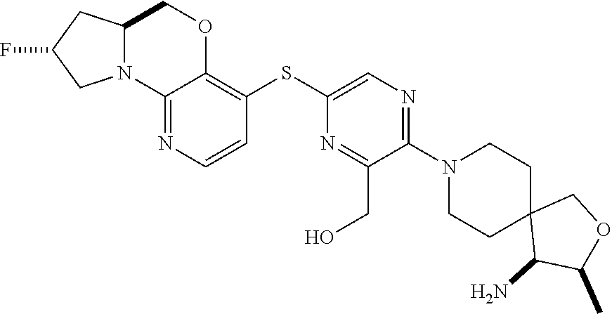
C12(C(N)C(C)OC1)CCN(C1=NC=C(SC3=C4OCC5CC(F)CN5C4=NC=C3)N=C1CO)CC2
